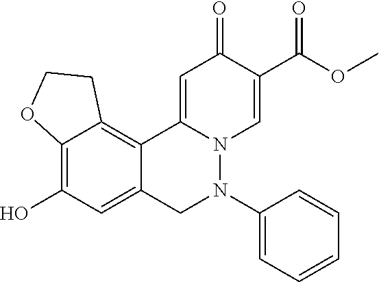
C12=C(O)C=C3C(=C1CCO2)C1=CC(=O)C(C(OC)=O)=CN1N(C1=CC=CC=C1)C3
